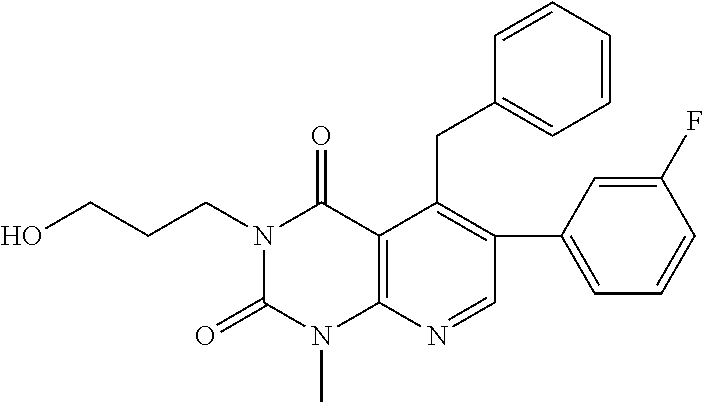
C1=CC=CC=C1CC1=C(C2=CC=CC(F)=C2)C=NC2=C1C(=O)N(CCCO)C(=O)N2C
